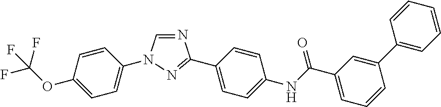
C1=CC(N2C=NC(C3=CC=C(NC(C4=CC=CC(C5=CC=CC=C5)=C4)=O)C=C3)=N2)=CC=C1OC(F)(F)F
